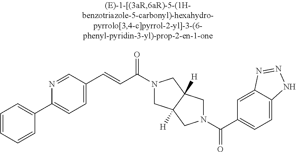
C1=C(C=CC(=O)N2CC3([H])C([H])(C2)CN(C(=O)C2=CC=C4C(=C2)N=NN4)C3)C=NC(C2=CC=CC=C2)=C1
